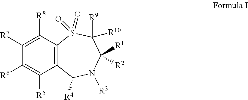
C1([R6])=C([R5])C2=C(C([R8])=C1[R7])S(=O)(=O)C([R9])([R10])C([R1])([R2])N([R3])C2[R4]
